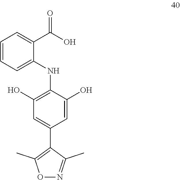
C1=CC=C(NC2=C(O)C=C(C3=C(C)ON=C3C)C=C2O)C(C(O)=O)=C1
